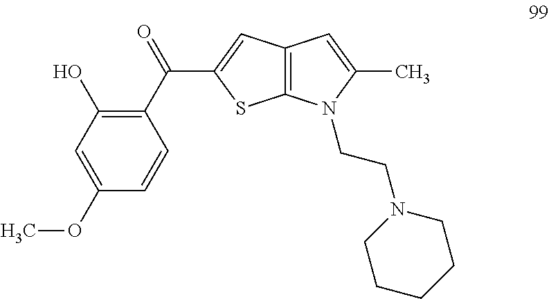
C1=C(OC)C=CC(C(=O)C2=CC3=C(S2)N(CCN2CCCCC2)C(C)=C3)=C1O
